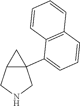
C12C(C3=CC=CC4=C3C=CC=C4)(CNC1)C2
